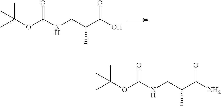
O=C(NCC(C(O)=O)C)OC(C)(C)C.O=C(NCC(C(N)=O)C)OC(C)(C)C
